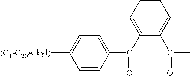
C1=CC=C(C(C2=CC=C([(C1-C20Alkyl)])C=C2)=O)C(C(C)=O)=C1
